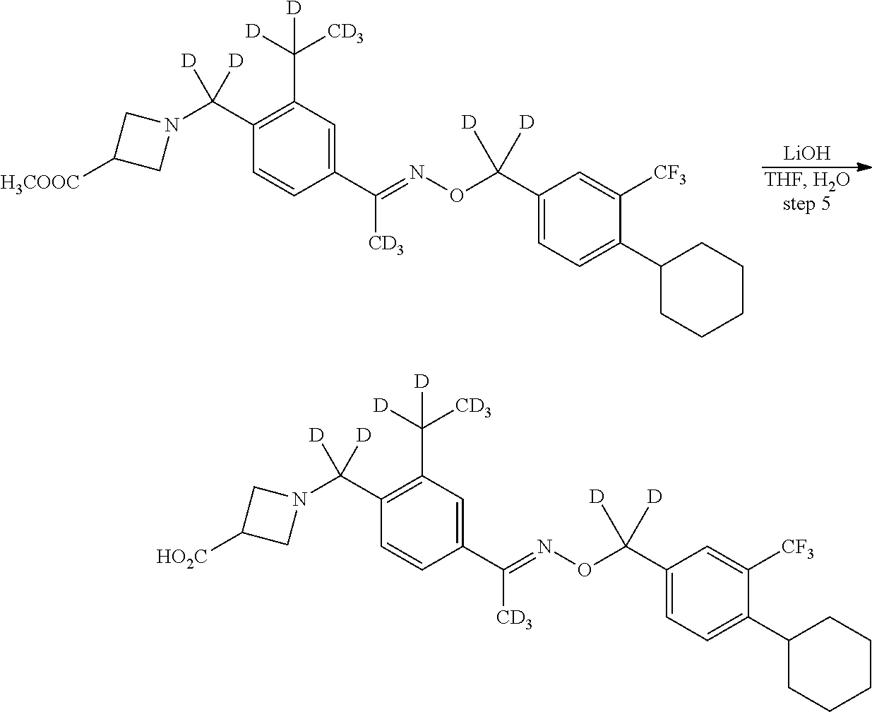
[LiOH].C1(C(ON=C([CD3])C2=CC(C([CD3])([D])[D])=C(C(N3CC([H3COOC])C3)([D])[D])C=C2)([D])[D])=CC=C(C2CCCCC2)C([CF3])=C1.C1(C(ON=C([CD3])C2=CC(C([CD3])([D])[D])=C(C(N3CC([HO2C])C3)([D])[D])C=C2)([D])[D])=CC=C(C2CCCCC2)C([CF3])=C1
